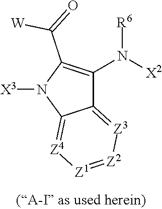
C12=[Z3][Z2]=[Z1][Z4]=C1N([X3])C(C(=O)[W])=C2N([X2])[R6]
